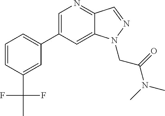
C1=C(C2=CC=CC(C(C)(F)F)=C2)C=C2C(=N1)C=NN2CC(N(C)C)=O
